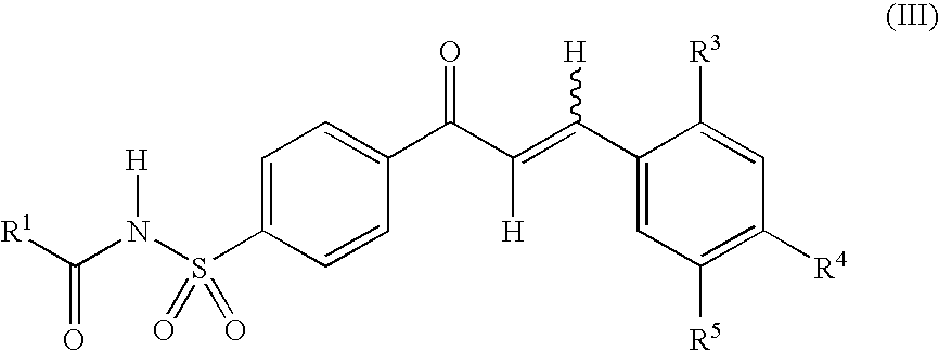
C1=C(S(N(C([R1])=O)[H])(=O)=O)C=CC(C(C(=C(C2=CC([R5])=C([R4])C=C2[R3])[H])[H])=O)=C1
